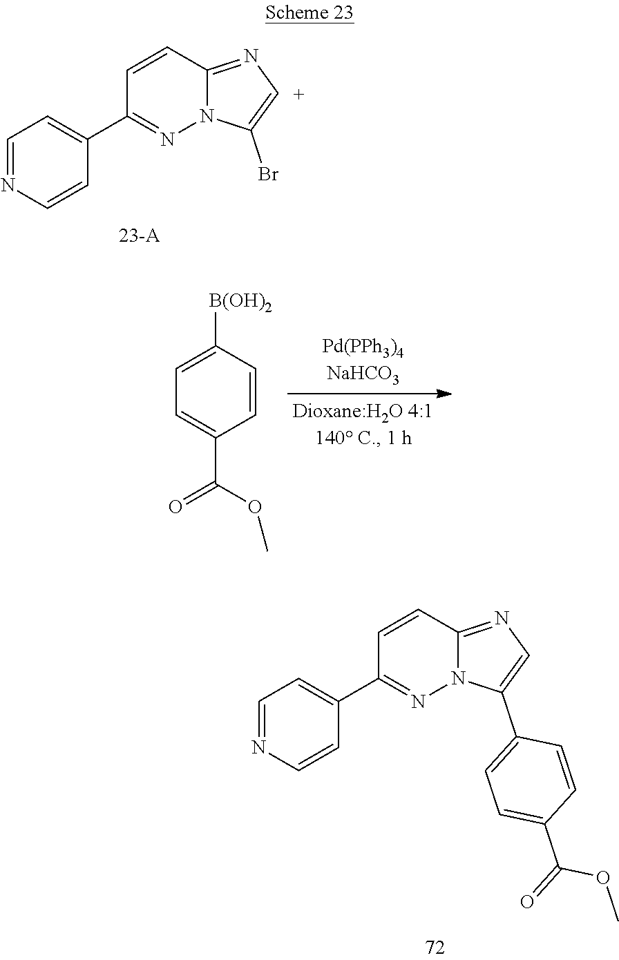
C1=NC=CC(C2=NN3C(=N[C+]=C3Br)C=C2)=C1.C1=NC=CC(C2=NN3C(=NC=C3C3=CC=C(C(OC)=O)C=C3)C=C2)=C1.C1=C([B(OH)2])C=CC(C(OC)=O)=C1
